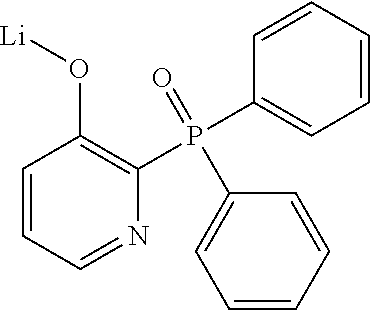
C1=CC=NC(P(C2=CC=CC=C2)(=O)C2=CC=CC=C2)=C1O[Li]
